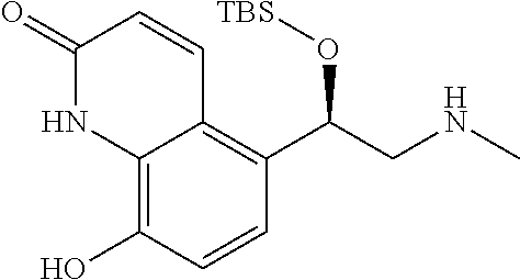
N(C)CC(C1=C2C(=C(O)C=C1)NC(=O)C=C2)O[TBS]
